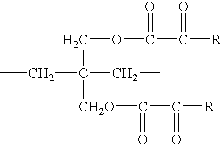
C(C(CC)(COC(=O)C(=O)[R])[CH2O]C(C([R])=O)=O)C
